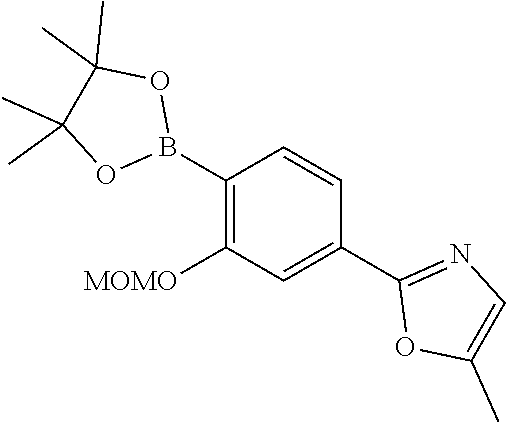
C1(B2OC(C)(C)C(C)(C)O2)=C([MOMO])C=C(C2=NC=C(C)O2)C=C1
